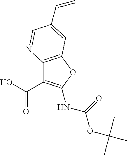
C1(C(O)=O)=C(NC(=O)OC(C)(C)C)OC2=C1N=CC(C=C)=C2
